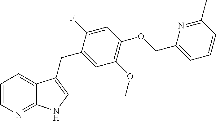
C1=CN=C2C(=C1)C(CC1=CC(OC)=C(OCC3=CC=CC(C)=N3)C=C1F)=CN2
